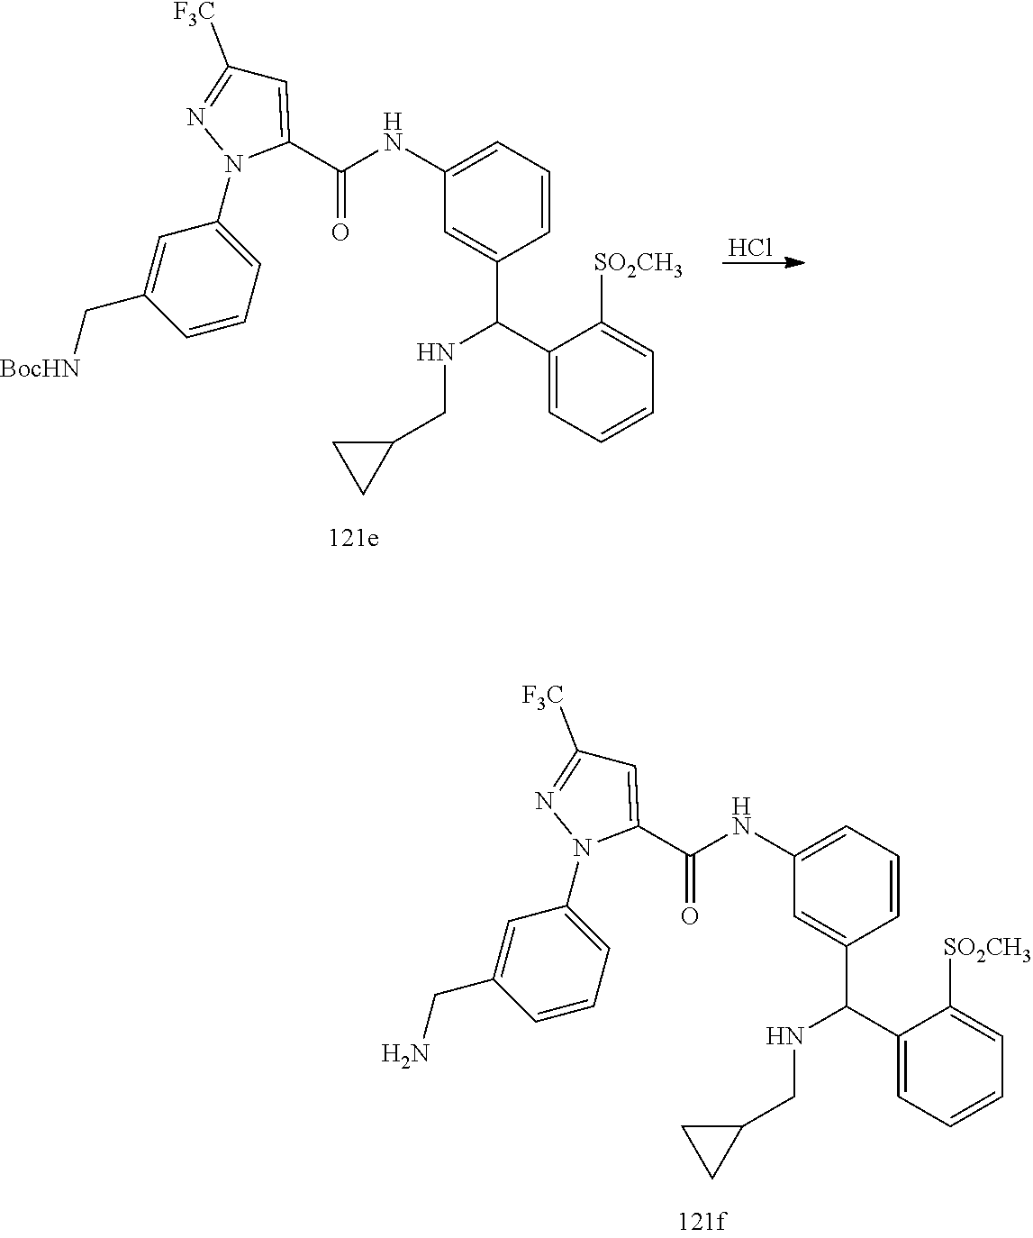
C1=C(CN)C=CC=C1N1C(C(NC2=CC=CC(C(C3=CC=CC=C3[SO2CH3])NCC3CC3)=C2)=O)=CC([F3C])=N1.C1=C(C[BocHN])C=CC=C1N1C(C(NC2=CC=CC(C(C3=CC=CC=C3[SO2CH3])NCC3CC3)=C2)=O)=CC([F3C])=N1.Cl
